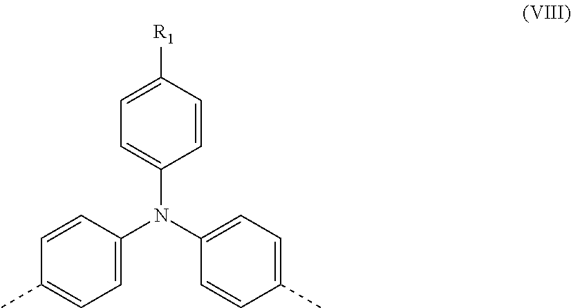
C1=C(N(C2=CC=C(C)C=C2)C2=CC=C(C)C=C2)C=CC([R1])=C1
